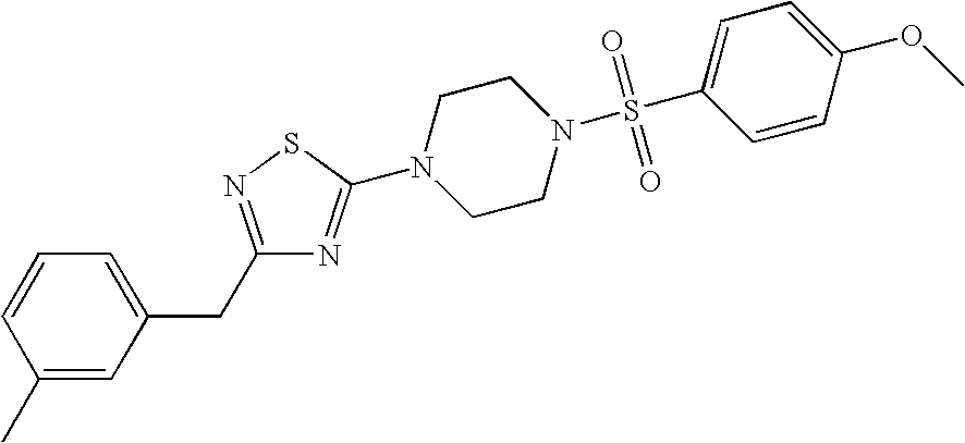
C1(C)=CC(CC2=NSC(N3CCN(S(C4=CC=C(OC)C=C4)(=O)=O)CC3)=N2)=CC=C1
